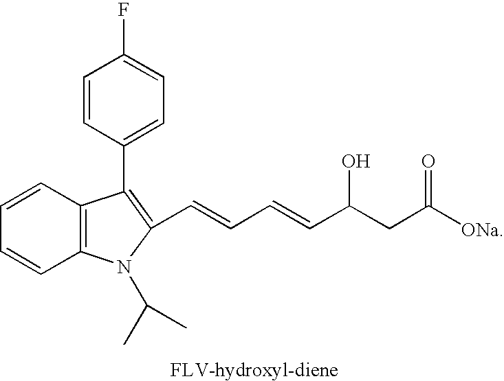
C1=CC=CC2=C1C(C1=CC=C(F)C=C1)=C(C=CC=CC(CC([ONa])=O)O)N2C(C)C
